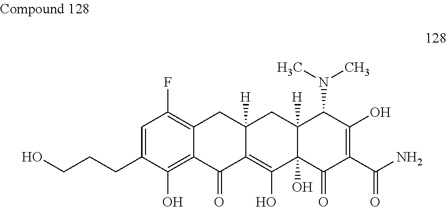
C1=C(CCCO)C(O)=C2C(=C1F)CC1([H])C(=C(O)C3(O)C([H])(C1)C(N(C)C)C(O)=C(C(N)=O)C3=O)C2=O
